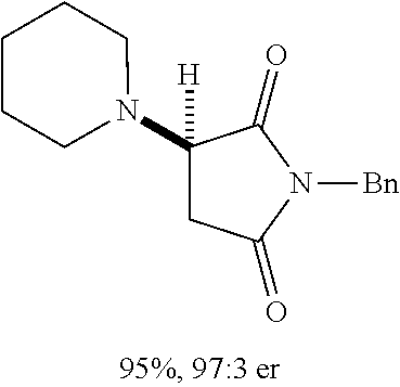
N1(C2([H])CC(=O)N([Bn])C2=O)CCCCC1
